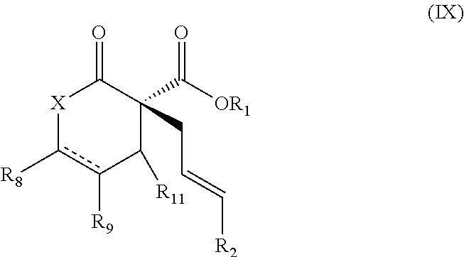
[X]1c([R8])c([R9])C([R11])C(C([OR1])=O)(CC=C[R2])C1=O
